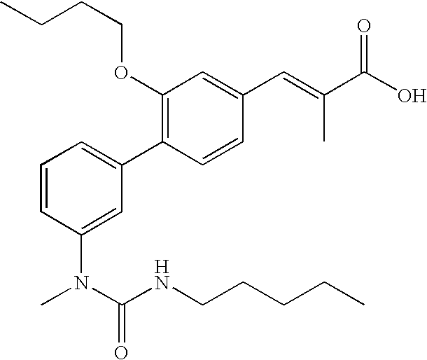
O(C1=C(C2=CC=CC(N(C(NCCCCC)=O)C)=C2)C=CC(C=C(C(O)=O)C)=C1)CCCC
